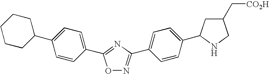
O1N=C(C2=CC=C(C3CC(C[CO2H])CN3)C=C2)N=C1C1=CC=C(C2CCCCC2)C=C1
